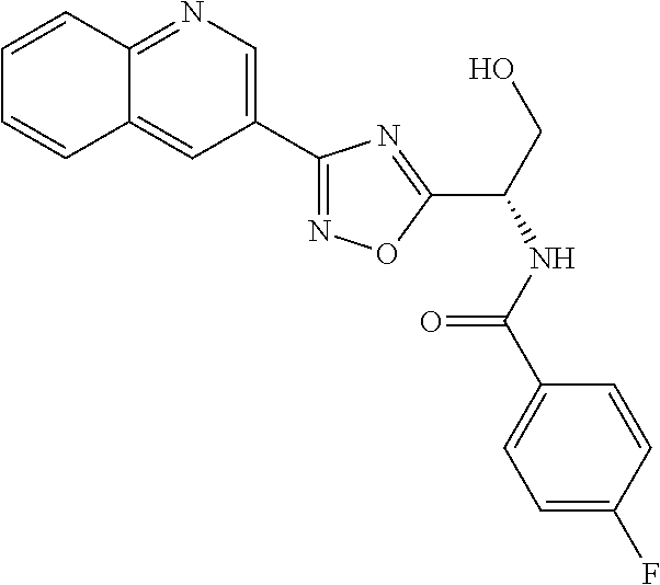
C1(C2=NOC(C(CO)NC(=O)C3=CC=C(F)C=C3)=N2)=CN=C2C(=C1)C=CC=C2
